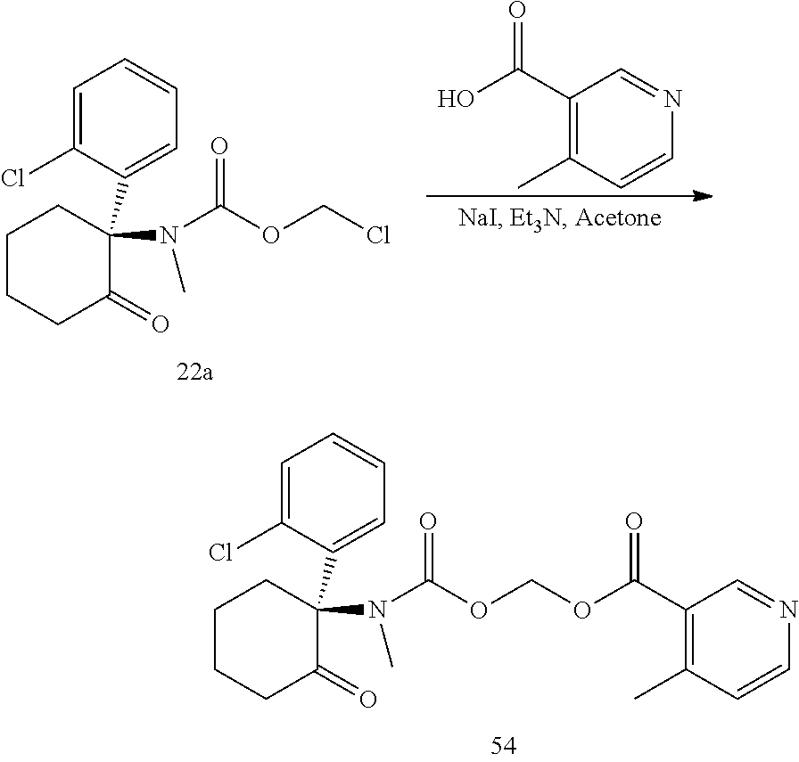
C1CCC(=O)C(C2=CC=CC=C2Cl)(N(C(=O)OCOC(C2=C(C)C=CN=C2)=O)C)C1.OC(C1=C(C)C=CN=C1)=O.C1CCC(=O)C(C2=CC=CC=C2Cl)(N(C(=O)OCCl)C)C1
